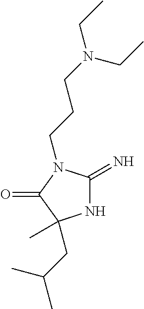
N1C(=N)N(CCCN(CC)CC)C(=O)C1(C)CC(C)C
